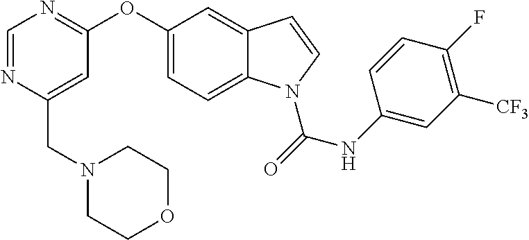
C(C1=CC(OC2=CC=C3C(=C2)C=CN3C(=O)NC2=CC([CF3])=C(F)C=C2)=NC=N1)N1CCOCC1
